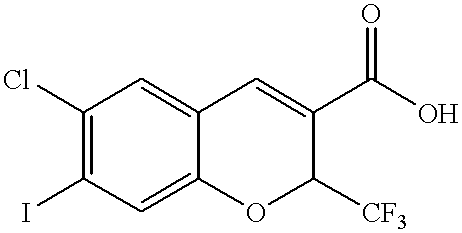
C1(I)=C(Cl)C=C2C(=C1)OC([CF3])C(C(O)=O)=C2
